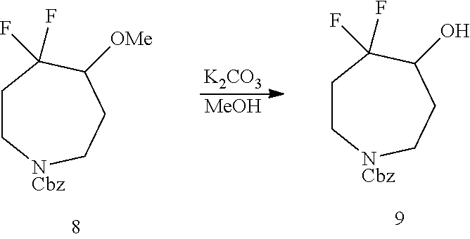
[K2CO3].[MeOH].C1C[NCbz]CCC([OMe])C1(F)F.C1C[NCbz]CCC(O)C1(F)F
